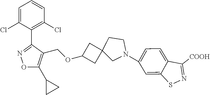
C1=C(Cl)C(C2=NOC(C3CC3)=C2COC2CC3(C2)CN(C2=CC=C4C(=C2)SN=C4[COOH])CC3)=C(Cl)C=C1
